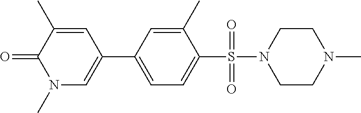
O=C1C(C)=CC(C2=CC=C(S(=O)(=O)N3CCN(C)CC3)C(C)=C2)=CN1C
